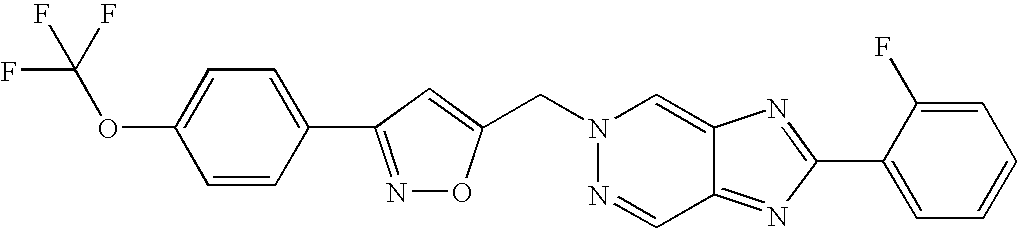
C(N1N=CC2=NC(C3=CC=CC=C3F)=NC2=C1)C1=CC(C2=CC=C(OC(F)(F)F)C=C2)=NO1
